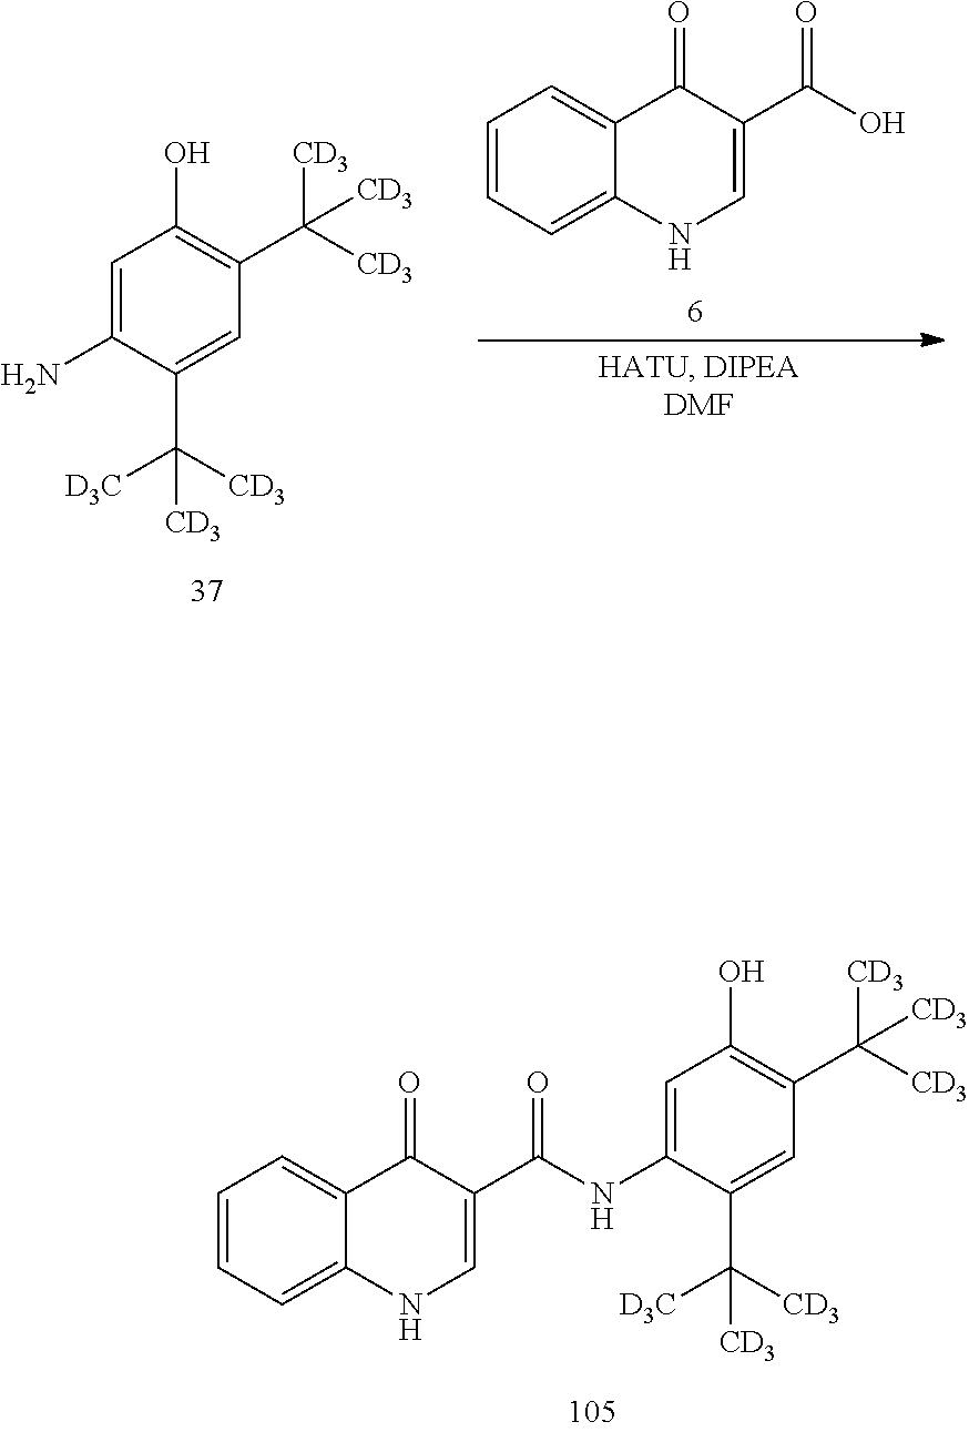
C1=C(NC(C2=CNC3=CC=CC=C3C2=O)=O)C(C([D3C])([CD3])[CD3])=CC(C([CD3])([CD3])[CD3])=C1O.C1=CC=C2C(=C1)C(=O)C(C(O)=O)=CN2.C1=C(N)C(C([D3C])([CD3])[CD3])=CC(C([CD3])([CD3])[CD3])=C1O
